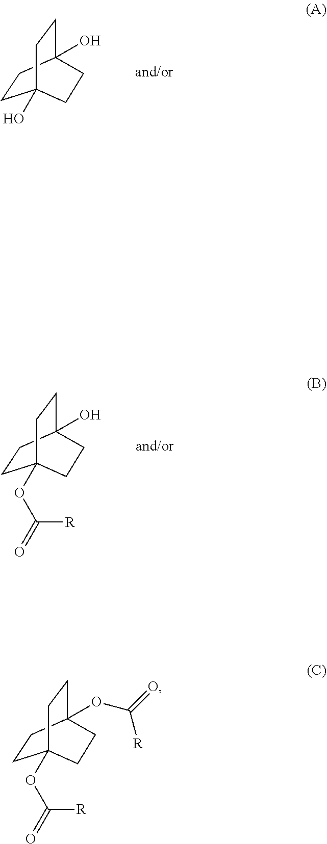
C1CC2(O)CCC1(O)CC2.C1CC2(O)CCC1(OC(=O)[R])CC2.C1CC2(OC(=O)[R])CCC1(OC(=O)[R])CC2
